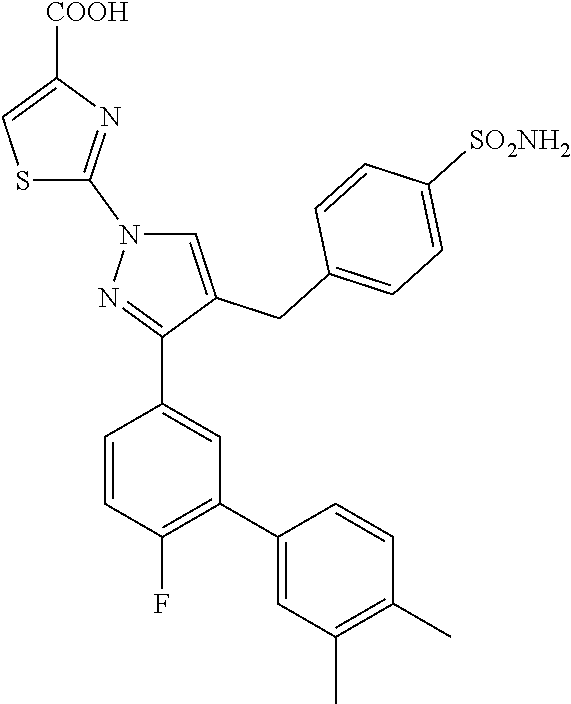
C1=CC(F)=C(C2=CC(C)=C(C)C=C2)C=C1C1=NN(C2=NC([COOH])=CS2)C=C1CC1=CC=C([SO2NH2])C=C1
